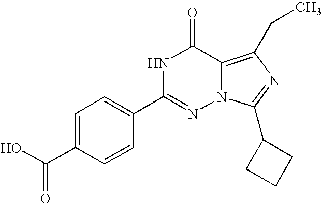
C1=C(C(O)=O)C=CC(C2=NN3C(=C(CC)N=C3C3CCC3)C(=O)N2)=C1
